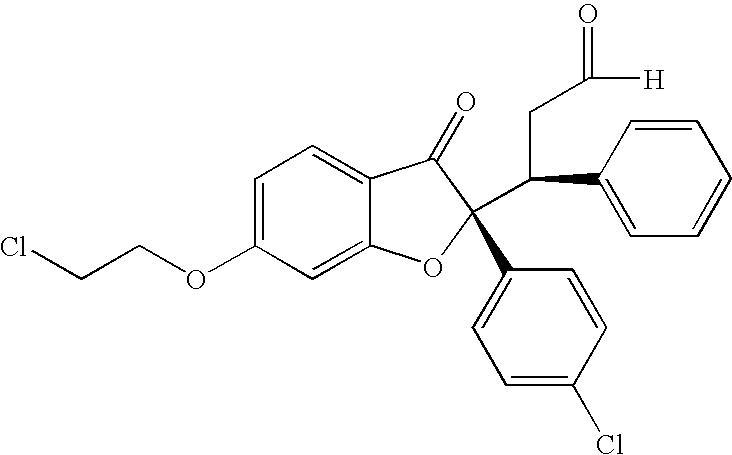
C1=C(OCCCl)C=C2C(=C1)C(=O)C(C1=CC=C(Cl)C=C1)(C(C1=CC=CC=C1)CC(=O)[H])O2
